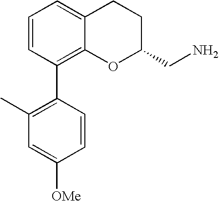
C1=CC(C2=C(C)C=C([OMe])C=C2)=C2C(=C1)CCC(CN)O2
